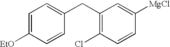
C1(CC2=C(Cl)C=CC([MgCl])=C2)=CC=C([EtO])C=C1
